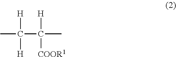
[H]C([H])(C([H])([COOR1])C)C
